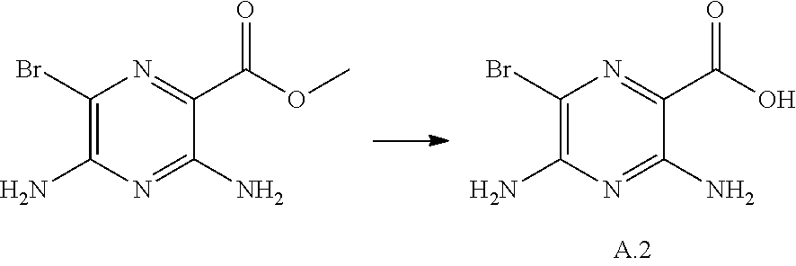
C1(Br)=C(N)N=C(N)C(C(O)=O)=N1.C1(Br)=C(N)N=C(N)C(C(OC)=O)=N1
